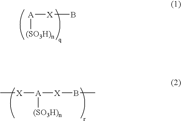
[A]([X]B)[(SO3H)n].[A]([X]BC)([(SO3H)n])[X]C
